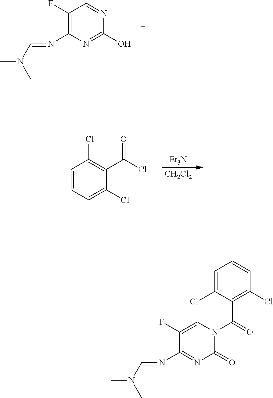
N1=CC(F)=C(N=CN(C)C)N=C1O.C1(C(Cl)=O)=C(Cl)C=CC=C1Cl.[Et3N].[CH2Cl2].N1(C(C2=C(Cl)C=CC=C2Cl)=O)C(=O)N=C(N=CN(C)C)C(F)=C1
